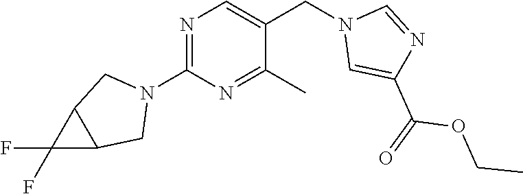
N1=C(N2CC3C(C2)C3(F)F)N=C(C)C(CN2C=C(C(=O)OCC)N=C2)=C1
